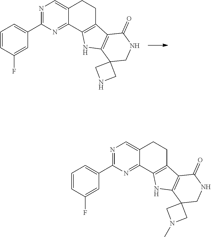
N1=C(C2=CC=CC(F)=C2)N=C2C(=C1)CCC1=C2NC2=C1C(=O)NCC21CNC1.N1=C(C2=CC=CC(F)=C2)N=C2C(=C1)CCC1=C2NC2=C1C(=O)NCC21CN(C)C1
